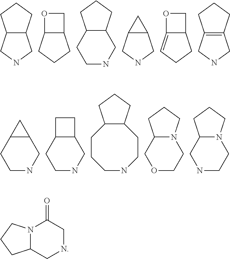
C12C(CCC1)CNC2.C12C(CCC1)CO2.C12C(CCC1)CNCC2.C12C(CNC1)C2.C12=CCCC1CO2.C12=C(CCC1)CNC2.C12C(CNCC1)C2.C12C(CNCC1)CC2.C12C(CCNCCC1)CCC2.C12N(CCOC1)CCC2.C12N(CCNC1)CCC2.N12C(CNCC1=O)CCC2
